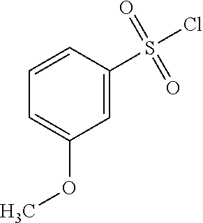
C1=CC=C(OC)C=C1S(Cl)(=O)=O
